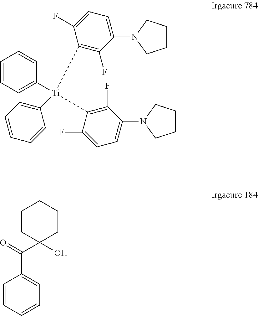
C1CC(C(C2=CC=CC=C2)=O)(O)CCC1.C1([Ti](C2=C(F)C(N3CCCC3)=CC=C2F)(C2=CC=CC=C2)C2=CC=CC=C2)=C(F)C(N2CCCC2)=CC=C1F
